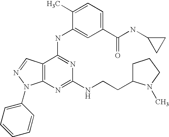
C12=C(C(NC3=CC(C(NC4CC4)=O)=CC=C3C)=NC(NCCC3CCCN3C)=N1)C=NN2C1=CC=CC=C1
